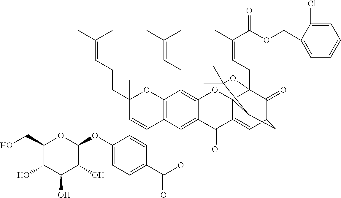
C1(O)C(CO)OC(OC2=CC=C(C(OC3=C4C(=C(CC=C(C)C)C5=C3C=CC(C)(CCC=C(C)C)O5)OC35C(=CC6C(=O)C3(CC=C(C)C(=O)OCC3=CC=CC=C3Cl)OC(C)(C)C5C6)C4=O)=O)C=C2)C(O)C1O
